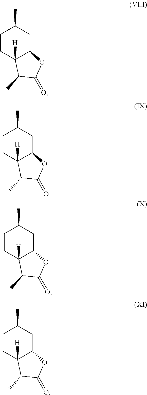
C1CC2([H])C(CC1C)OC(=O)C2C.C1CC2([H])C(CC1C)OC(=O)C2C.C1CC2([H])C(CC1C)OC(=O)C2C.C1CC2([H])C(CC1C)OC(=O)C2C
